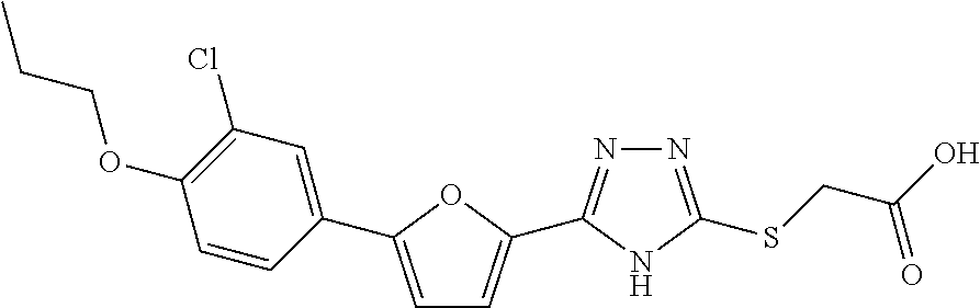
C1=C(C2=CC(Cl)=C(OCCC)C=C2)OC(C2=NN=C(SCC(O)=O)N2)=C1
